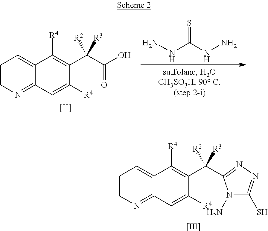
C1=CN=C2C(=C1)C([R4])=C(C(C(=O)O)([R3])[R2])C([R4])=C2.[[II]].S=C(NN)NN.[[III]].C1=CN=C2C(=C1)C([R4])=C(C([R3])([R2])C1=NN=C(S)N1N)C([R4])=C2
